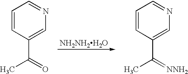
C1=CC(C(C)=O)=CN=C1.C1=CC(C(C)=[NNH2])=CN=C1.[NH2NH2H2O]
